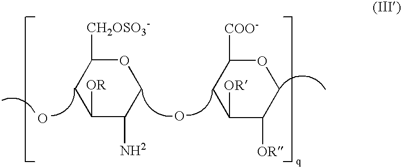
C1([CH2OSO3-])CC([OR])C([NH2])CO1.O.O.C1([COO-])CC([OR])C([OR])CO1
